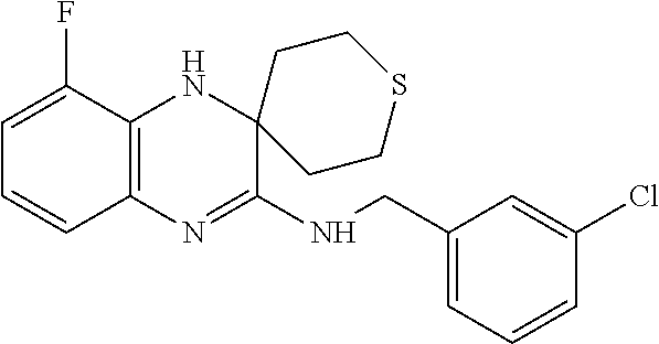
C1(CNC2=NC3=C(NC24CCSCC4)C(F)=CC=C3)=CC=CC(Cl)=C1
